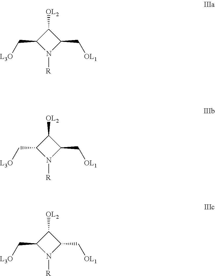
C1([OL2])C(C[L3O])N([R])C1C[OL1].C1([OL2])C(C[L3O])N([R])C1C[OL1].C1([OL2])C(C[L3O])N([R])C1C[OL1]
